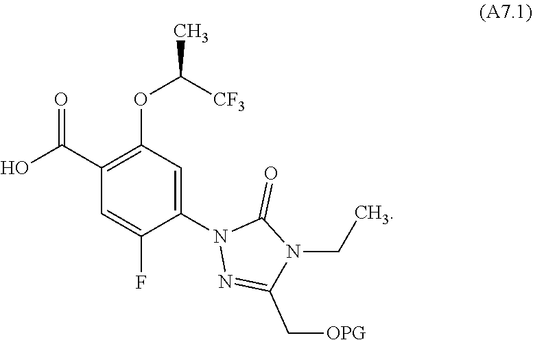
C1=C(F)C(N2N=C(C[OPG])N(CC)C2=O)=CC(OC(C)[CF3])=C1C(O)=O
